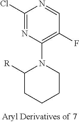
C1(Cl)=NC(N2C([R])CCCC2)=C(F)C=N1
